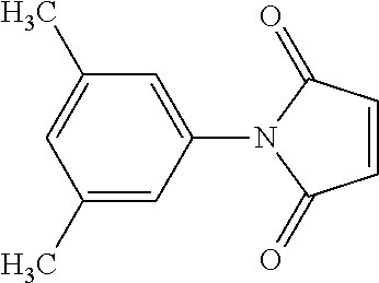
C1=CC(=O)N(C2=CC(C)=CC(C)=C2)C1=O
